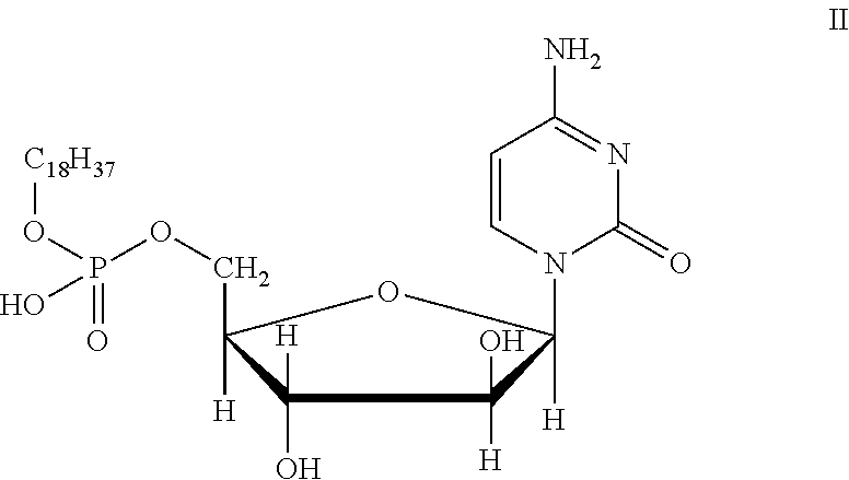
C1(O)([H])C([H])(COP(O[C18H37])(=O)O)OC([H])(N2C=CC(N)=NC2=O)C1([H])O
